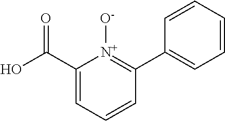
C1=CC=CC(C2=[N+]([O-])C(C(O)=O)=CC=C2)=C1
